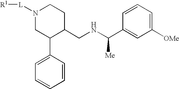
C1=C(C(NCC2CCN([L][R1])CC2C2=CC=CC=C2)[Me])C=CC=C1[OMe]
